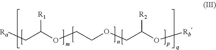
[Ra]CC(OCCOCC(O[Rb])[R2])[R1]
